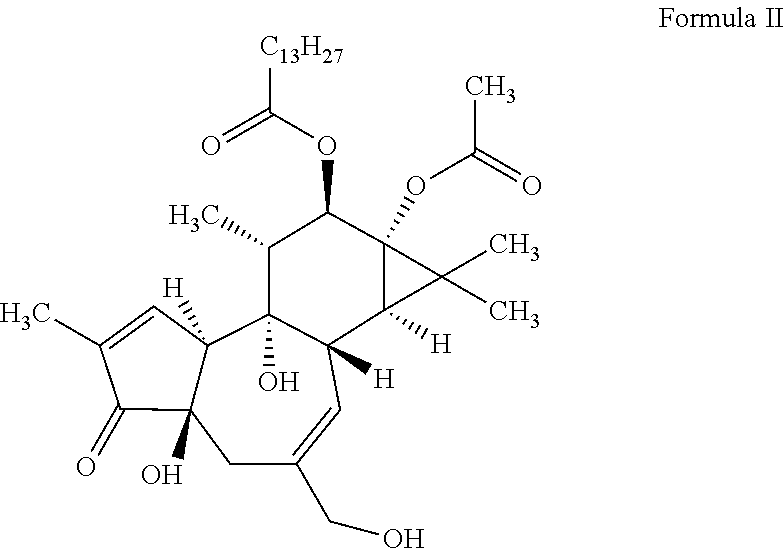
C12(O)CC(CO)=CC3([H])C(O)(C(C)C(OC(=O)[C13H27])C4(OC(=O)C)C3([H])C4(C)C)C1([H])C=C(C)C2=O
